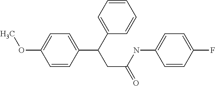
C1=CC(C(C2=CC=CC=C2)CC(=O)NC2=CC=C(F)C=C2)=CC=C1OC
